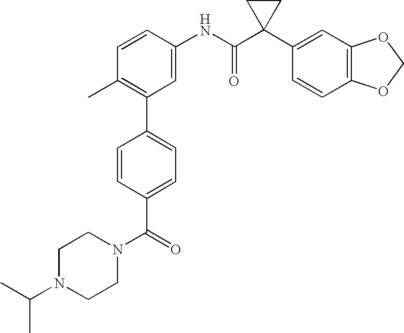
C1=CC(NC(C2(C3=CC4=C(C=C3)OCO4)CC2)=O)=CC(C2=CC=C(C(=O)N3CCN(C(C)C)CC3)C=C2)=C1C
